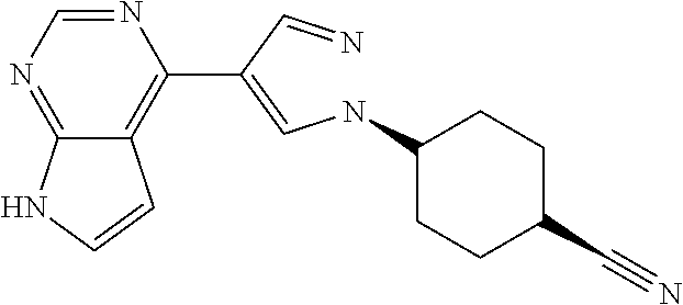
N1=CN=C2C(=C1C(=CNC1CCC(C#N)CC1)C=N)C=CN2
